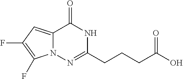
C12=CC(F)=C(F)N1N=C(CCCC(O)=O)NC2=O
